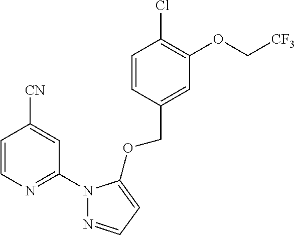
C1=CN=C(N2N=CC=C2OCC2=CC(OC[CF3])=C(Cl)C=C2)C=C1[CN]
